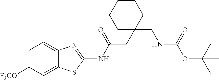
C1=C([F3CO])C=C2C(=C1)N=C(NC(CC1(CNC(OC(C)(C)C)=O)CCCCC1)=O)S2
